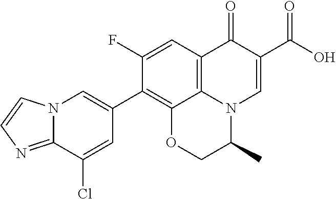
C1(C2=CN3C(=NC=C3)C(Cl)=C2)=C2C3=C(C=C1F)C(=O)C(C(=O)O)=CN3C(C)CO2
